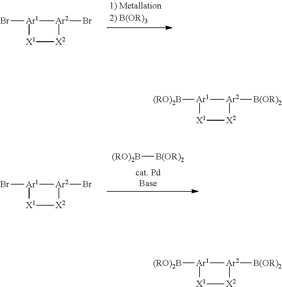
Br[Ar1]1[X1][X2][Ar2]1Br.Br[Ar1]1[X1][X2][Ar2]1Br.[(RO)2B][B(OR)2].[(RO)2B][Ar1]1[X1][X2][Ar2]1[B(OR)2].[(RO)2B][Ar1]1[X1][X2][Ar2]1[B(OR)2]
